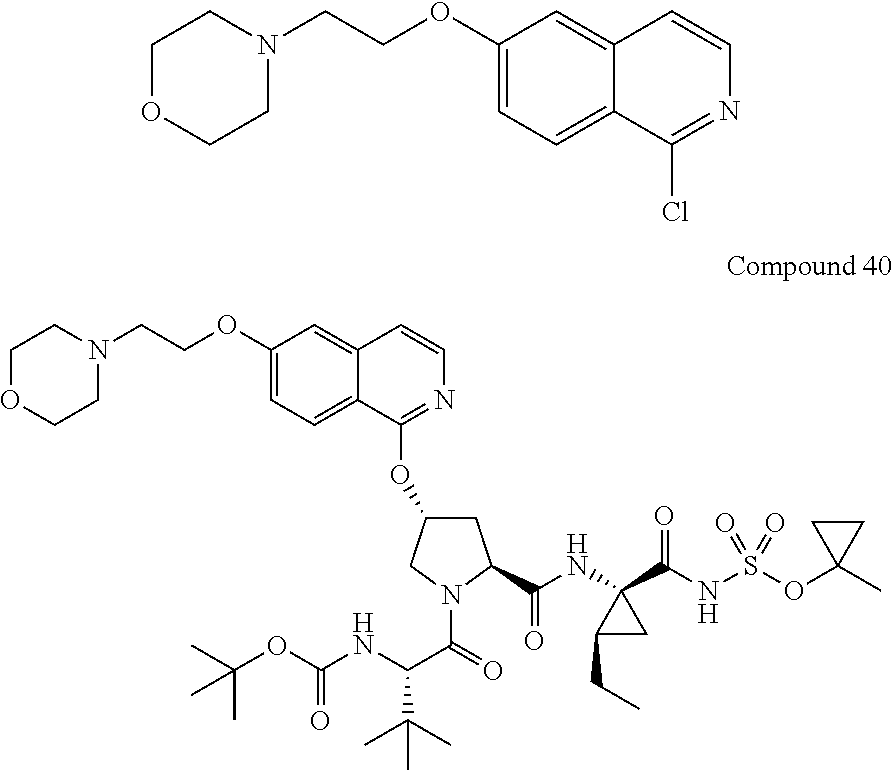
C12=CC=C(OCCN3CCOCC3)C=C1C=CN=C2OC1CC(C(NC2(C(NS(=O)(=O)OC3(C)CC3)=O)C(CC)C2)=O)N(C(=O)C(NC(OC(C)(C)C)=O)C(C)(C)C)C1.C1(OCCN2CCOCC2)=CC=C2C(=C1)C=CN=C2Cl
